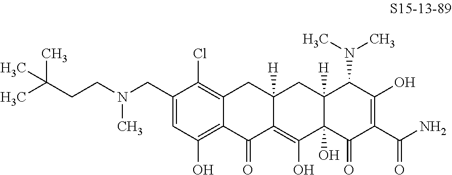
C1(CN(CCC(C)(C)C)C)=CC(O)=C2C(=C1Cl)CC1([H])C(=C(O)C3(O)C([H])(C1)C(N(C)C)C(O)=C(C(N)=O)C3=O)C2=O
